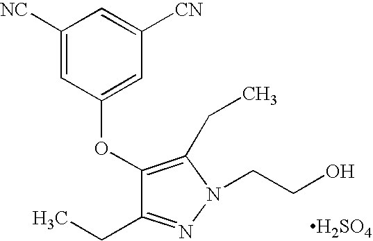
C1(OC2=CC([CN])=CC([NC])=C2)=C(CC)N(CCO)N=C1CC.[H2SO4]
